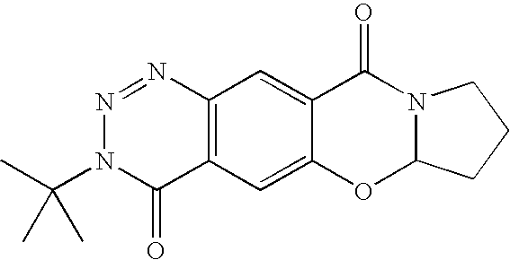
C12=C(C=C3C(=C1)C(=O)N1C(O3)CCC1)C(=O)N(C(C)(C)C)N=N2
